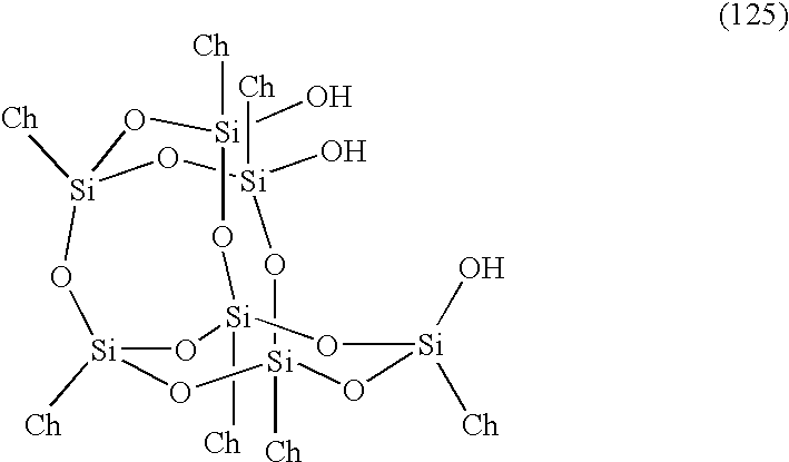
[Si]12([Ch])O[Si](O)([Ch])O[Si]3([Ch])O[Si]([Ch])(O[Si]([Ch])(O[Si](O)([Ch])O1)O[Si](O)([Ch])O3)O2
